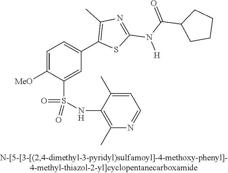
C1=C([OMe])C(S(NC2=C(C)N=CC=C2C)(=O)=O)=CC(C2=C(C)N=C(N(C(=O)C3CCCC3)[H])S2)=C1
